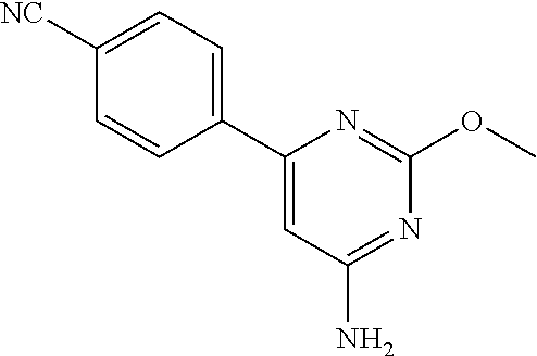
C1([NC])=CC=C(C2=CC(N)=NC(OC)=N2)C=C1
